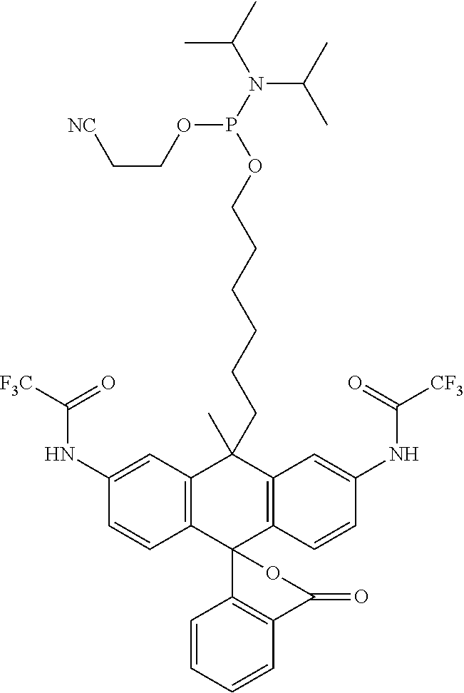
C12=C(C=C(NC([F3C])=O)C=C1)C(C)(CCCCCCOP(N(C(C)C)C(C)C)OCC[NC])C1=C(C23C2=C(C=CC=C2)C(=O)O3)C=CC(NC([CF3])=O)=C1
